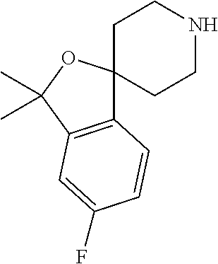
C12(CCNCC1)C1=C(C(C)(C)O2)C=C(F)C=C1
